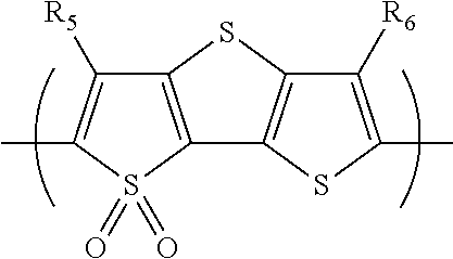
C1([R5])=C(C)S(=O)(=O)C2=C1SC1=C2SC(C)=C1[R6]
